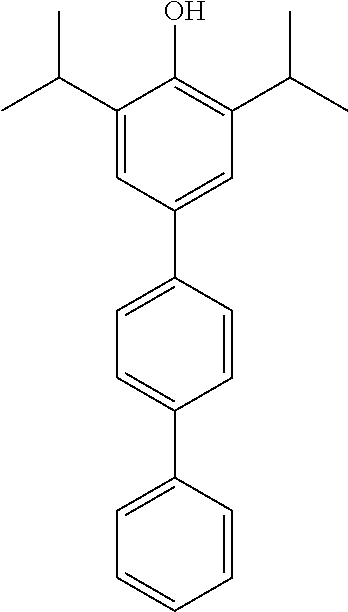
C1(C(C)C)=CC(C2=CC=C(C3=CC=CC=C3)C=C2)=CC(C(C)C)=C1O
